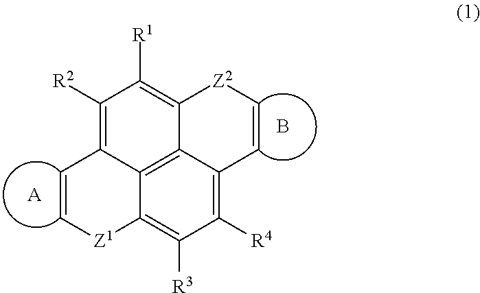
C1([R4])=C2C3=C4C(=C1[R3])[Z1]C=CC4=C([R2])C([R1])=C3[Z2]C=C2.[A].B
